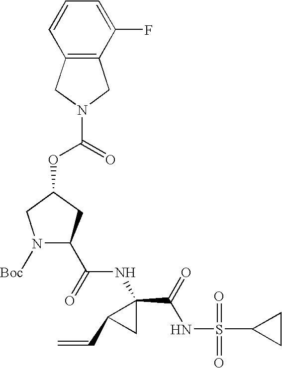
N1([Boc])C(C(NC2(C(=O)NS(C3CC3)(=O)=O)C(C=C)C2)=O)CC(OC(N2CC3=C(C2)C=CC=C3F)=O)C1
